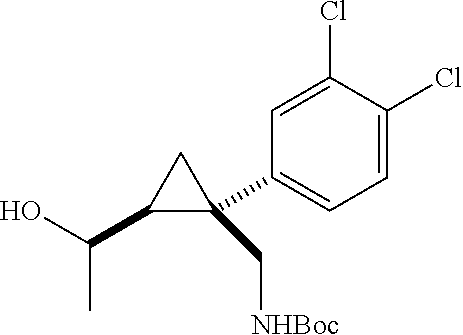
C1(Cl)=CC(C2(C[NHBoc])C(C(O)C)C2)=CC=C1Cl
